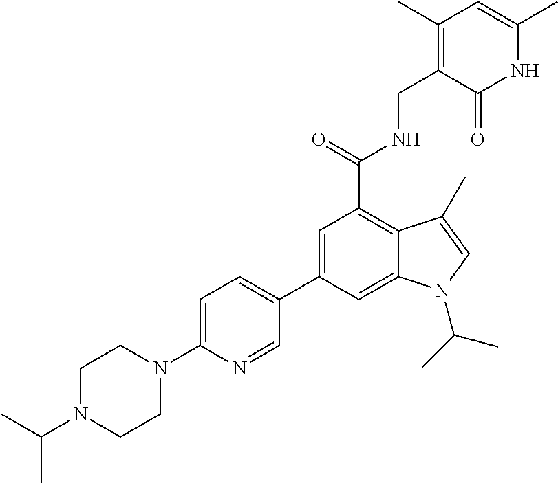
N1C(C)=CC(C)=C(CNC(C2=C3C(=CC(C4=CC=C(N5CCN(C(C)C)CC5)N=C4)=C2)N(C(C)C)C=C3C)=O)C1=O
